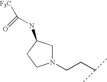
N1(CCC(C)C)CC(NC(=O)[F3C])CC1
